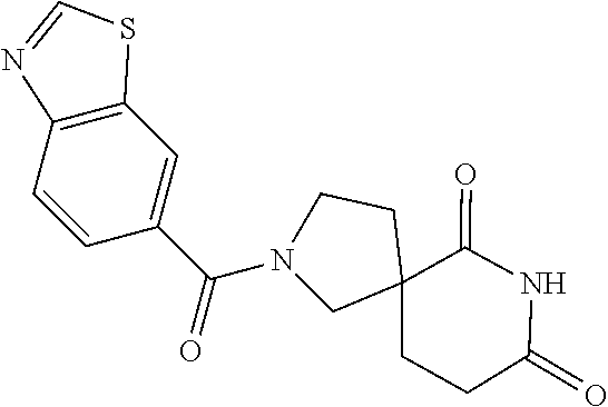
N1(C(=O)C2=CC3=C(C=C2)N=CS3)CC2(CCC(=O)NC2=O)CC1
